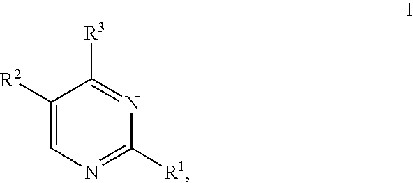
C1([R2])=CN=C([R1])N=C1[R3]
